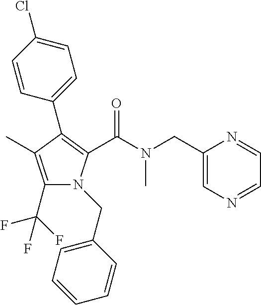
C1(C2=C(C(=O)N(C)CC3=CN=CC=N3)N(CC3=CC=CC=C3)C(C(F)(F)F)=C2C)=CC=C(Cl)C=C1
